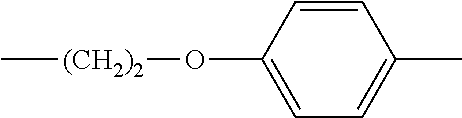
C[(CH2)2]OC1=CC=C(C)C=C1
